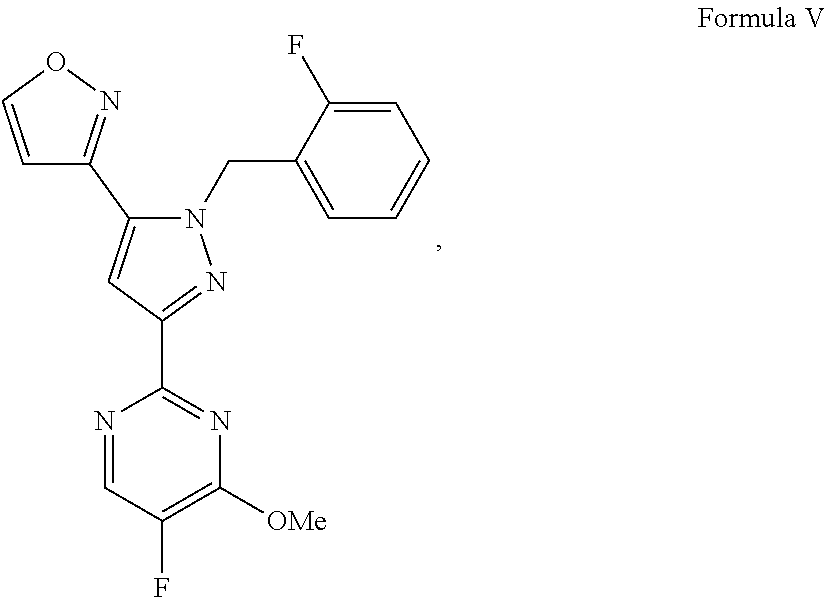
C1=NC(C2=NN(CC3=CC=CC=C3F)C(C3=NOC=C3)=C2)=NC([OMe])=C1F
